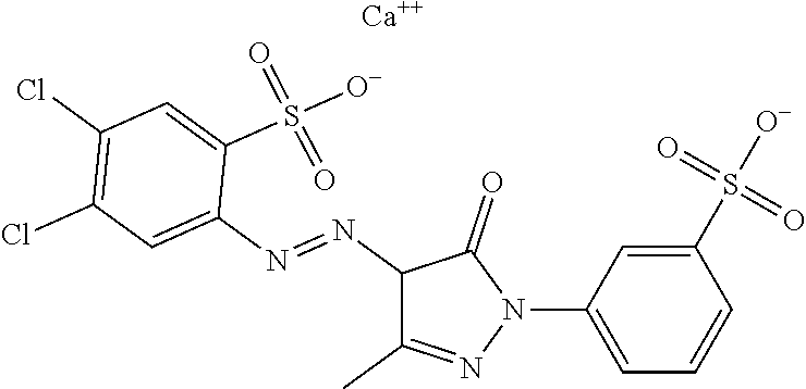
C1=C(N2C(=O)C(N=NC3=CC(Cl)=C(Cl)C=C3S(=O)(=O)[O-])C(C)=N2)C=C(S(=O)(=O)[O-])C=C1.[Ca]
